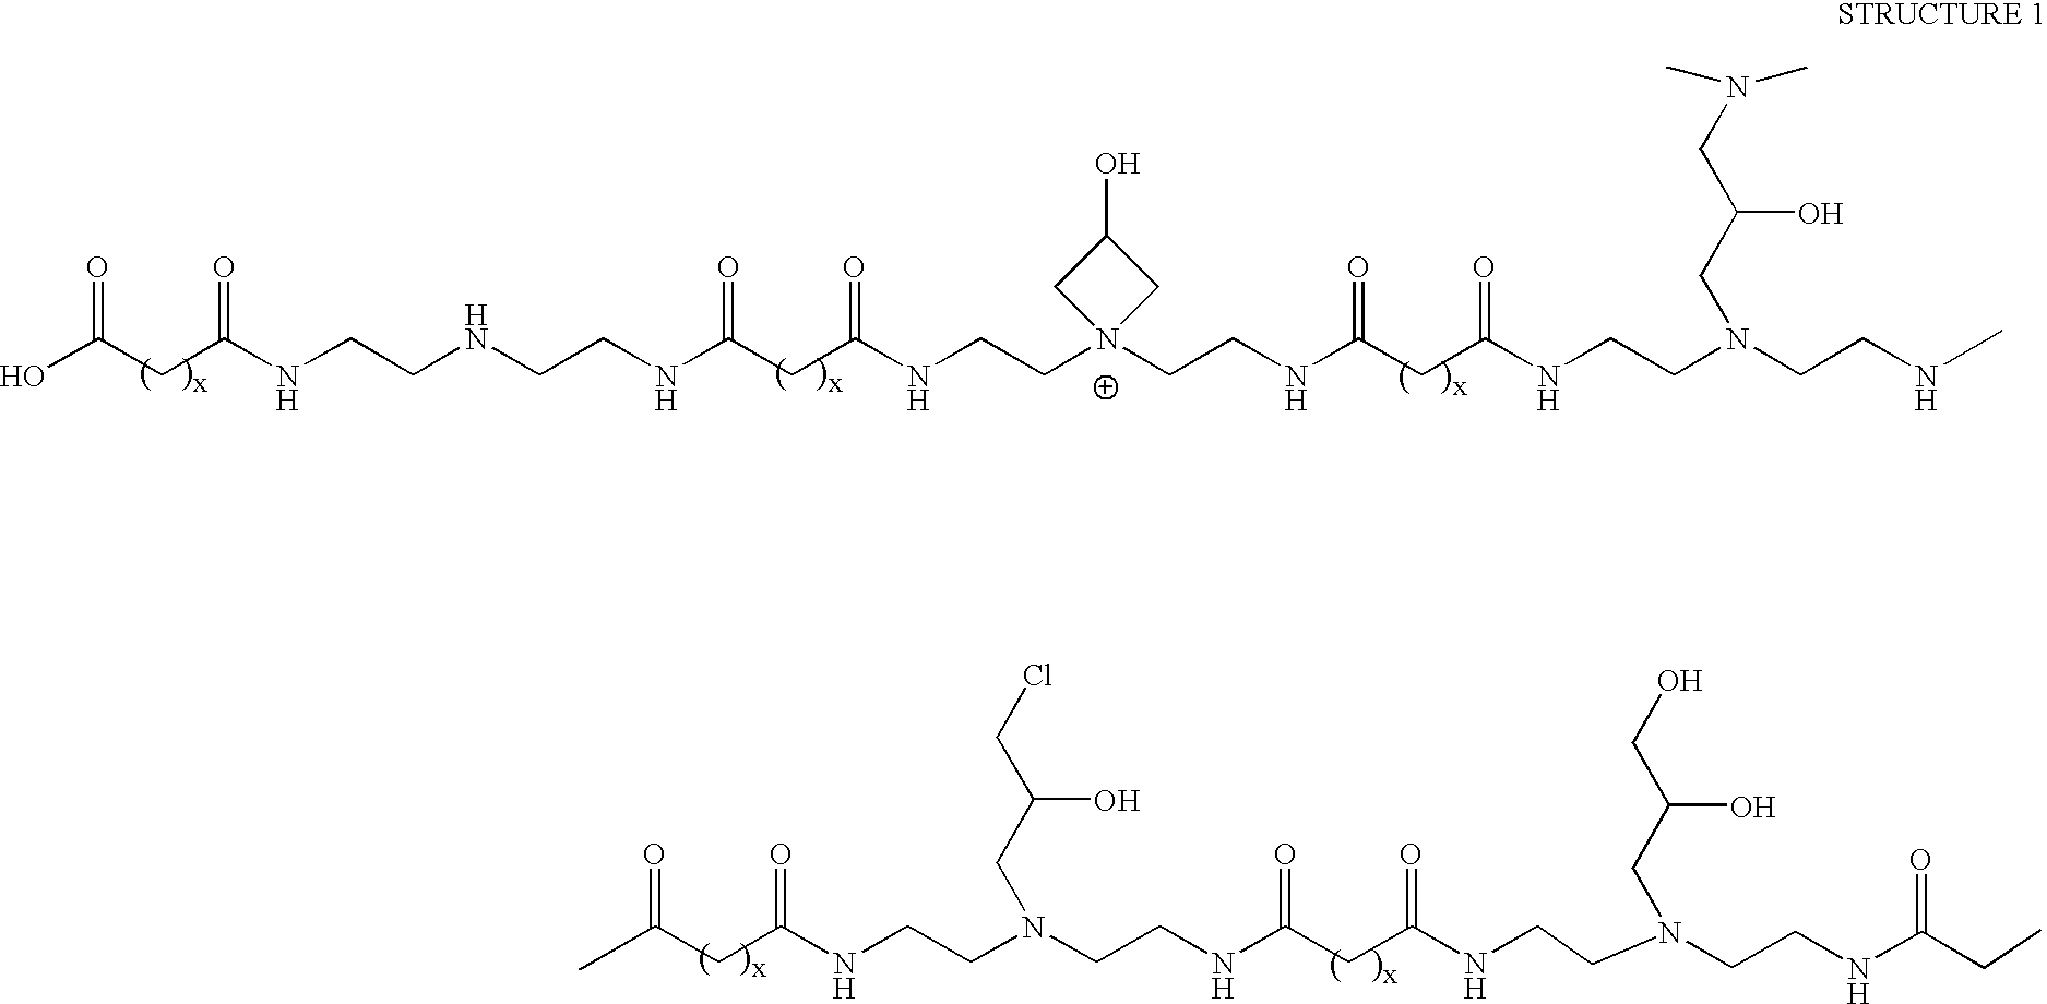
OC(CC(NCCNCCNC(CC(NCCN1(CCNC(CC(NCCN(CCNC)CC(O)CN(C)C)=O)=O)CC(O)C1)=O)=O)=O)=O.C(CC(NCCN(CCNC(CC(NCCN(CCNC(CC)=O)CC(O)CO)=O)=O)CC(O)CCl)=O)(=O)C
